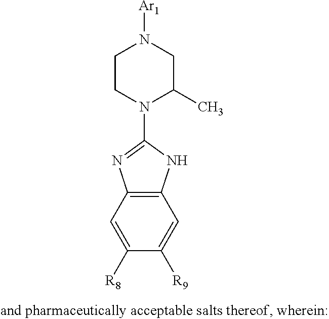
C1CN(C2=NC3=C(N2)C=C([R9])C([R8])=C3)C(C)CN1[Ar1]
